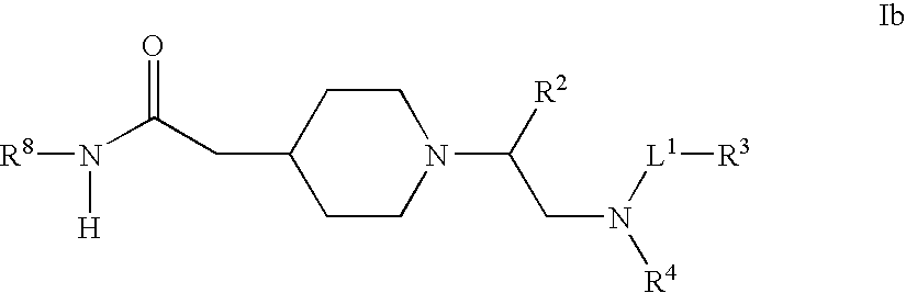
N(C(CC1CCN(C(CN([L1][R3])[R4])[R2])CC1)=O)([R8])[H]
